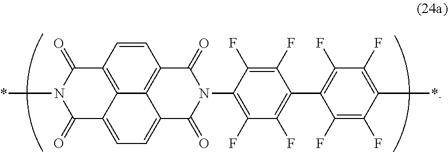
C1=CC2=C3C4=C1C(=O)N(C1=C(F)C(F)=C(C5=C(F)C(F)=C(*)C(F)=C5F)C(F)=C1F)C(=O)C4=CC=C3C(=O)N(*)C2=O
